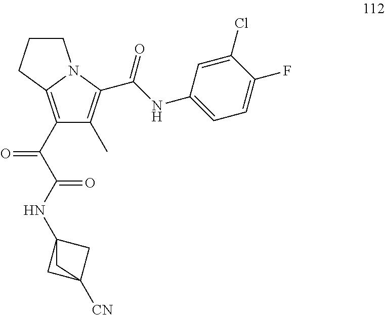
C1(C(C(NC23CC([CN])(C2)C3)=O)=O)=C2N(C(C(NC3=CC=C(F)C(Cl)=C3)=O)=C1C)CCC2
